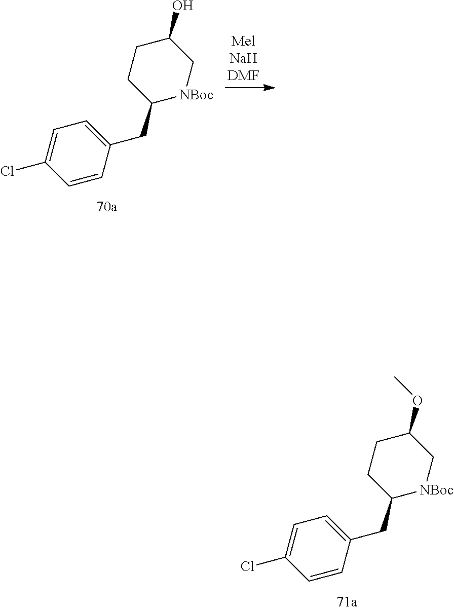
C1(Cl)=CC=C(CC2[NBoc]CC(OC)CC2)C=C1.C1(Cl)=CC=C(CC2[NBoc]CC(O)CC2)C=C1
